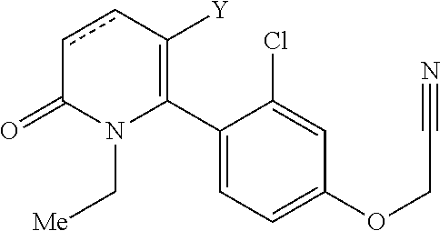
C1(C2=C([Y])ccC(=O)N2C[Me])=CC=C(OCC#N)C=C1Cl
